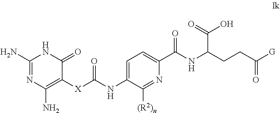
C1(N)=NC(N)=C([X]C(NC2=CC=C(C(NC(C(=O)O)CCC([G])=O)=O)N=C2[(R2)n])=O)C(=O)N1
